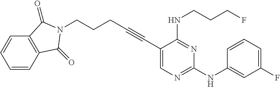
C1=CC2=C(C=C1)C(=O)N(CCCC#CC1=CN=C(NC3=CC(F)=CC=C3)N=C1NCCCF)C2=O
